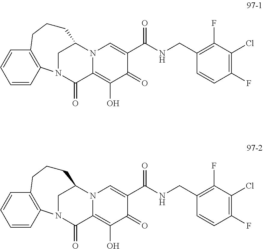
C1(O)=C2C(=O)N3C4=C(C=CC=C4)CCCC(N2C=C(C(=O)NCC2=C(F)C(Cl)=C(F)C=C2)C1=O)C3.C1(O)=C2C(=O)N3C4=C(C=CC=C4)CCCC(N2C=C(C(=O)NCC2=C(F)C(Cl)=C(F)C=C2)C1=O)C3
